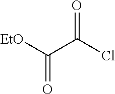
[EtO]C(C(Cl)=O)=O
